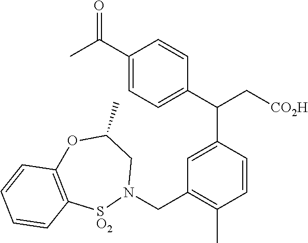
C1(C(C)=O)=CC=C(C(C2=CC(CN3CC(C)OC4=C([SO2]3)C=CC=C4)=C(C)C=C2)C[CO2H])C=C1
